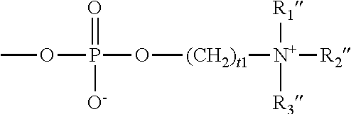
O(P(O[(CH2)t1][N+]([R1])([R3])[R2])(=O)[O-])C
